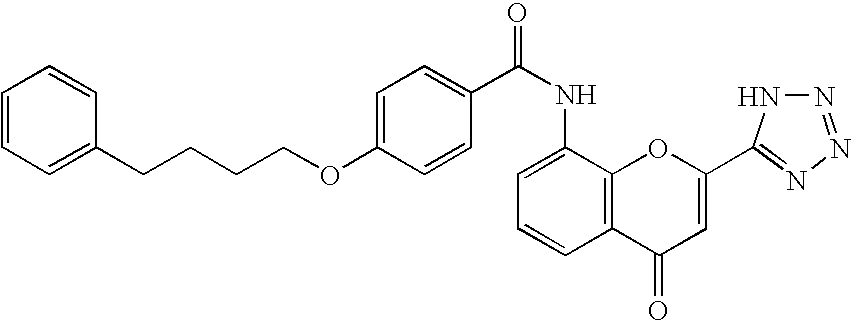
C1=CC=C(CCCCOC2=CC=C(C(NC3=CC=CC4=C3OC(C3=NN=NN3)=CC4=O)=O)C=C2)C=C1
